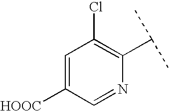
C1=C([HOOC])C=NC(C(C)C)=C1Cl
